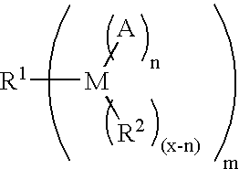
[R1][M]([A])[R2]
